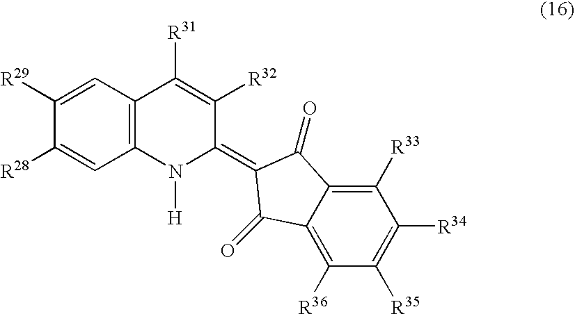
C1([R29])=CC2=C(C=C1[R28])N([H])C(=C1C(=O)C3=C([R33])C([R34])=C([R35])C([R36])=C3C1=O)C([R32])=C2[R31]
